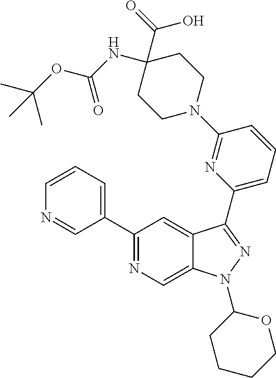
C1(C2=NC=C3C(=C2)C(C2=CC=CC(N4CCC(C(O)=O)(NC(=O)OC(C)(C)C)CC4)=N2)=NN3C2CCCCO2)=CC=CN=C1
